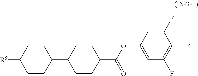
[R9]C1CCC(C2CCC(C(=O)OC3=CC(F)=C(F)C(F)=C3)CC2)CC1
